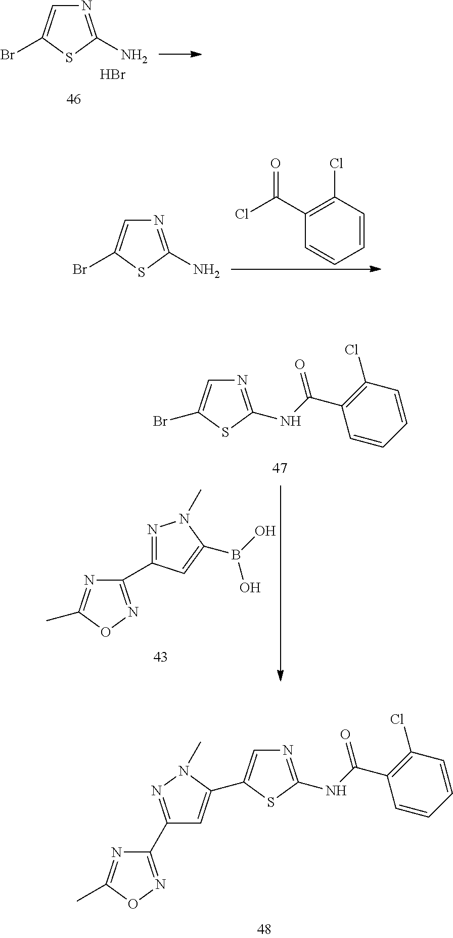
N1=C(N)SC(Br)=C1.Br.N1=C(N)SC(Br)=C1.C1=CC(Cl)=C(C(Cl)=O)C=C1.N1=C(C2=NOC(C)=N2)C=C(B(O)O)N1C.N1=C(NC(C2=C(Cl)C=CC=C2)=O)SC(Br)=C1.N1=C(NC(C2=C(Cl)C=CC=C2)=O)SC(C2=CC(C3=NOC(C)=N3)=NN2C)=C1
